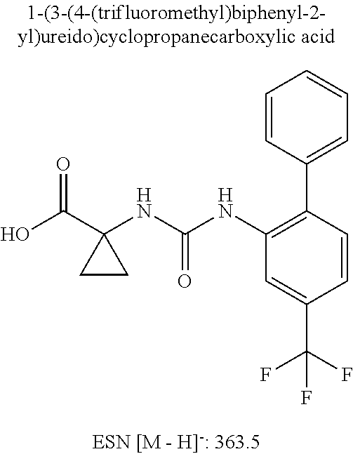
OC(C1(NC(NC2=C(C3=CC=CC=C3)C=CC(C(F)(F)F)=C2)=O)CC1)=O
